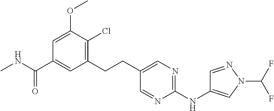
CNC(C1=CC(CCC2=CN=C(NC3=CN(C(F)F)N=C3)N=C2)=C(Cl)C(OC)=C1)=O
